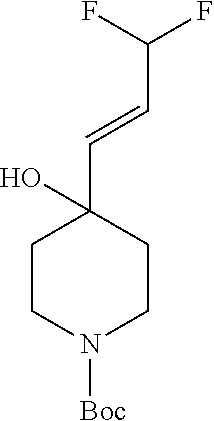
C1CN([Boc])CCC1(C=CC(F)F)O
